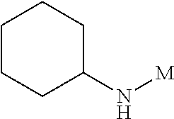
C1CCC(N[M])CC1
